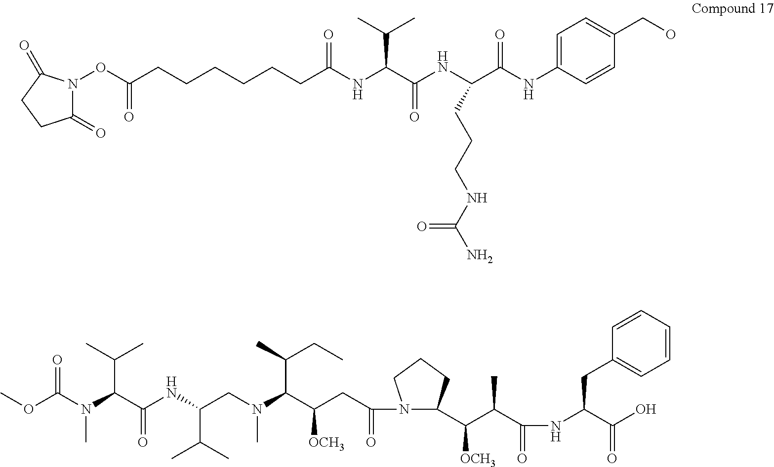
COC(N(C(C(NC(CN(C(C(CC(N1C(C(C(C(NC(C(O)=O)CC2=CC=CC=C2)=O)C)[OCH3])CCC1)=O)[OCH3])C(C)CC)C)C(C)C)=O)C(C)C)C)=O.C(CCCCCCC(=O)NC(C(NC(C(NC1=CC=C(CO)C=C1)=O)CCCNC(N)=O)=O)C(C)C)(ON1C(=O)CCC1=O)=O
